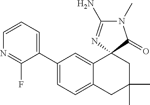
N1=C(F)C(C2=CC=C3C(=C2)C2(CC(C)(C)C3)C(=O)N(C)C(N)=N2)=CC=C1
